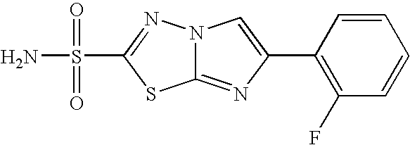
C12=NC(C3=C(F)C=CC=C3)=CN1N=C(S(=O)(=O)N)S2
